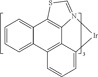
C1=C2C3=C(C=C1)C1=CC=CC=C1C1=C3N(=CS1)[Ir]2
